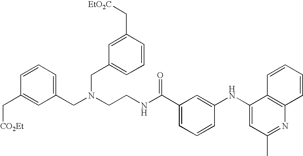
C(C1=CC=CC(NC2=CC(C)=NC3=C2C=CC=C3)=C1)(NCCN(CC1=CC=CC(C[CO2Et])=C1)CC1=CC=CC(C[EtO2C])=C1)=O
